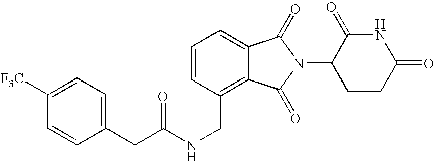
C1=CC(CNC(CC2=CC=C([F3C])C=C2)=O)=C2C(=C1)C(=O)N(C1CCC(=O)NC1=O)C2=O
